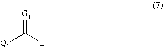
[Q1]C([L])=[G1]
